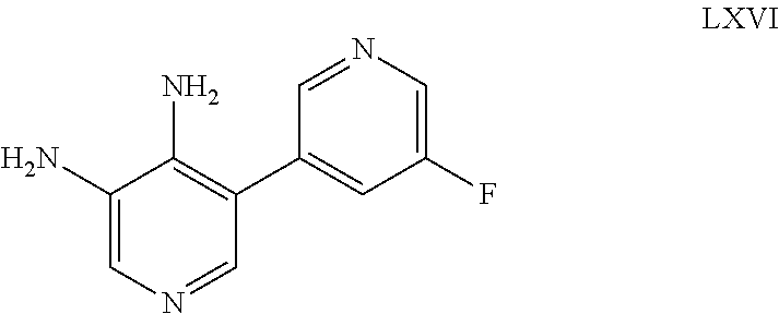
C1(N)=CN=CC(C2=CC(F)=CN=C2)=C1N
